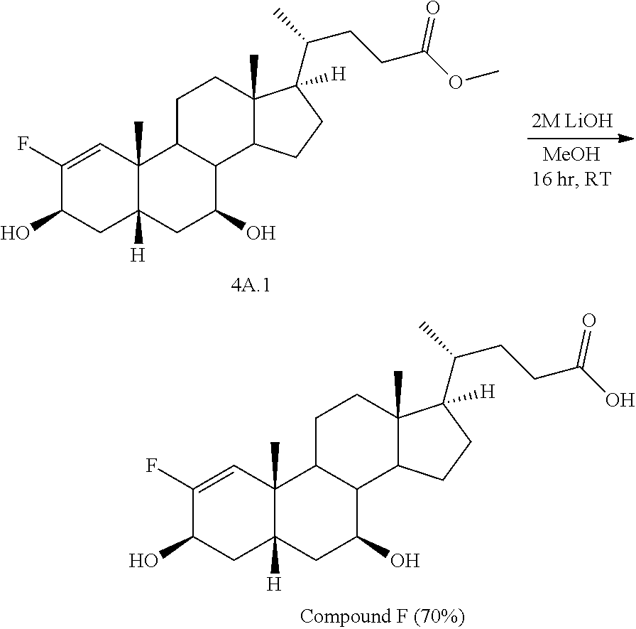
C1C2([H])C(C)(C=C(F)C1O)C1CCC3(C)C(C(CCC(=O)OC)C)([H])CCC3C1C(O)C2.C1C2([H])C(C)(C=C(F)C1O)C1CCC3(C)C(C(CCC(=O)O)C)([H])CCC3C1C(O)C2
